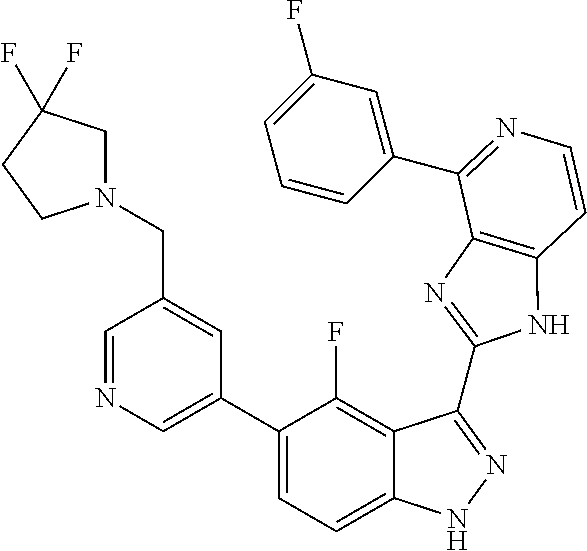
C1=C(C2=CC=C3C(=C2F)C(C2=NC4=C(N2)C=CN=C4C2=CC(F)=CC=C2)=NN3)C=C(CN2CC(F)(F)CC2)C=N1
